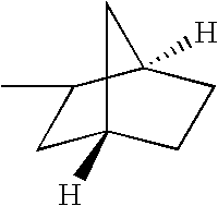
C1C2([H])CCC([H])(C1C)C2
